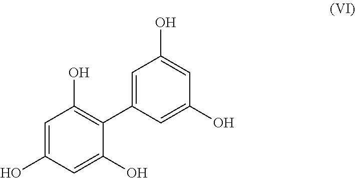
C1=C(O)C=C(O)C(C2=CC(O)=CC(O)=C2)=C1O
